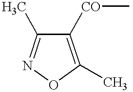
C1([CO]C)=C(C)ON=C1C
